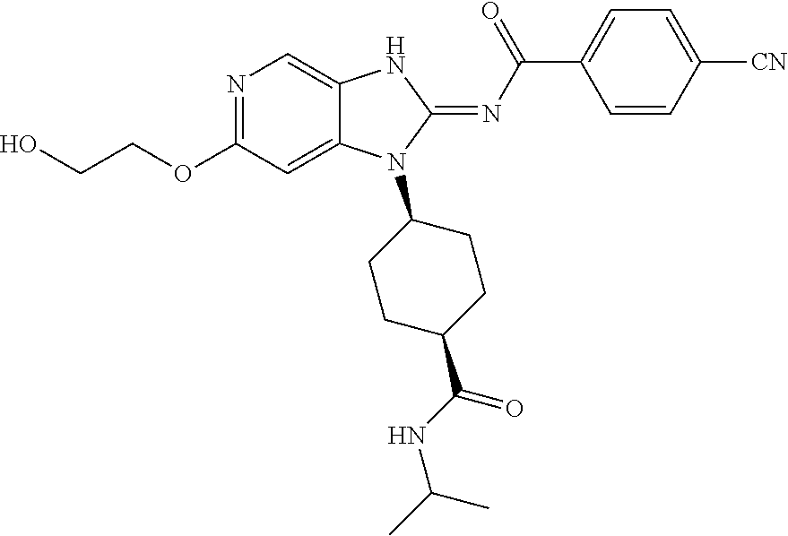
C(COC1=NC=C2C(=C1)N(C1CCC(C(NC(C)C)=O)CC1)C(=NC(C1=CC=C([CN])C=C1)=O)N2)O
